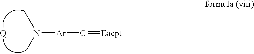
N(C)(C)[Ar][G]=[Eacpt].[Q]
